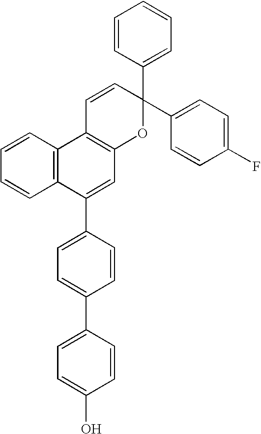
C1=CC2=C(C=C1)C1=C(C=C2C2=CC=C(C3=CC=C(O)C=C3)C=C2)OC(C2=CC=CC=C2)(C2=CC=C(F)C=C2)C=C1
